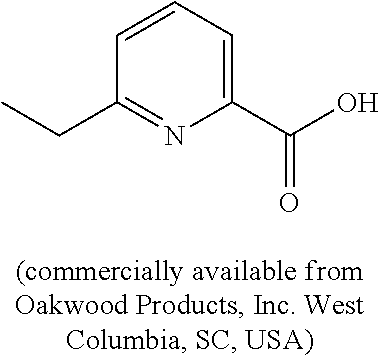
CCC1=NC(C(=O)O)=CC=C1
